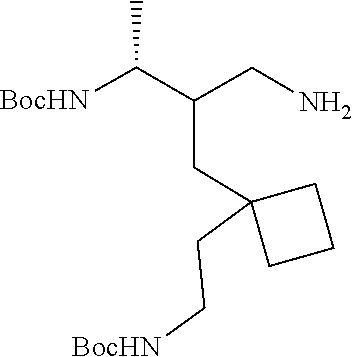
C(C[BocHN])C1(CC(C(C)[BocHN])CN)CCC1
